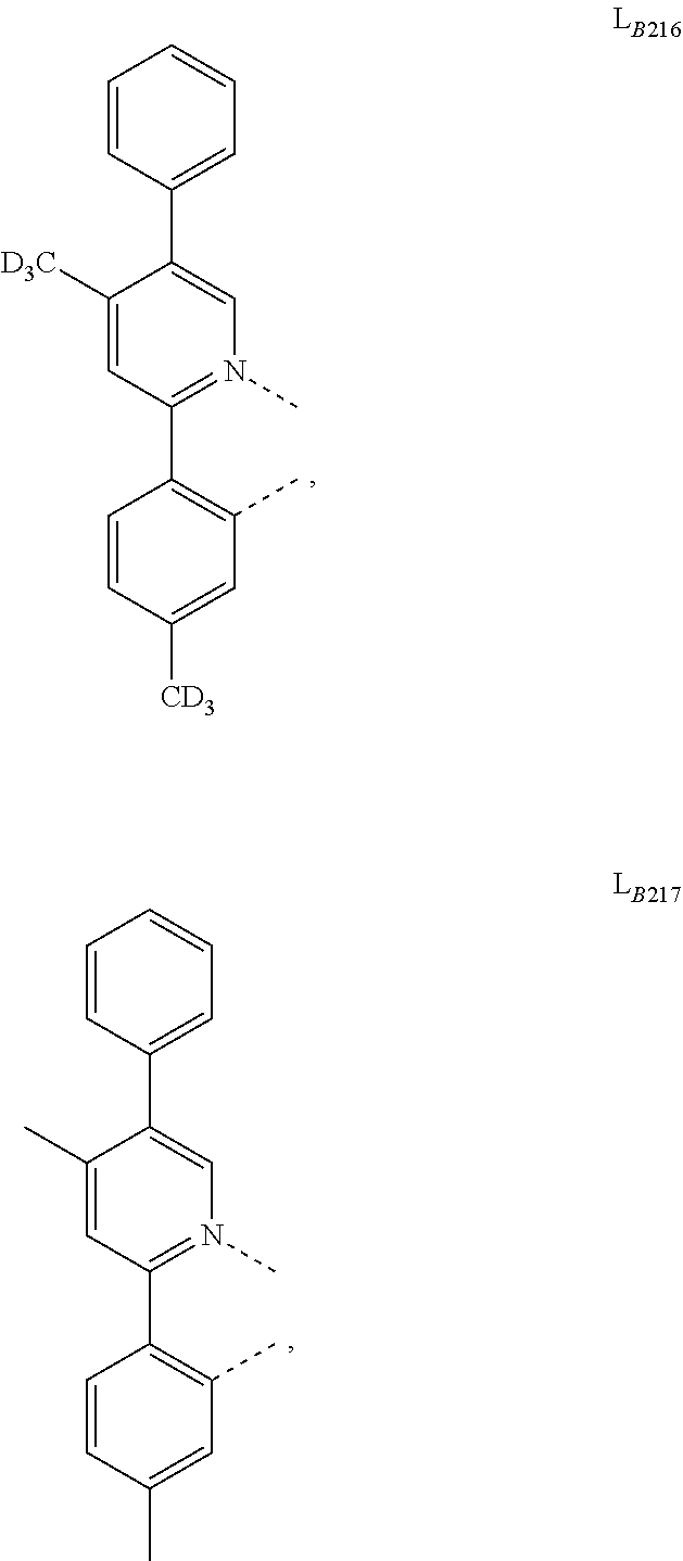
C1(C)=CC(C2=C(C)C=C(C)C=C2)=N(C)C=C1C1=CC=CC=C1.C1([D3C])=CC(C2=C(C)C=C([CD3])C=C2)=N(C)C=C1C1=CC=CC=C1
